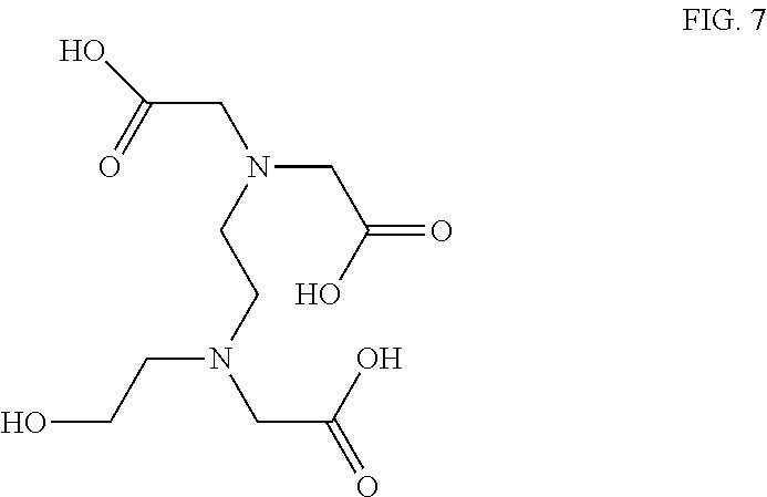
C(C(=O)O)N(CCN(CCO)CC(O)=O)CC(O)=O
